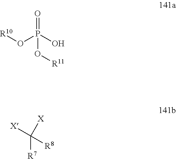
P(O[R11])(=O)(O)O[R10].C([R7])([X])([X])[R8]
